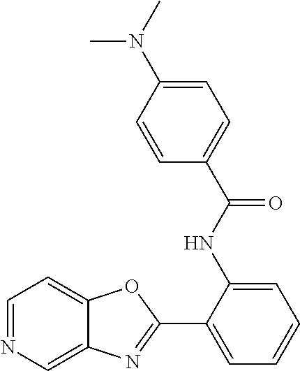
C1(C2=NC3=CN=CC=C3O2)=CC=CC=C1NC(C1=CC=C(N(C)C)C=C1)=O
